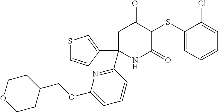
C1(SC2C(=O)CC(C3=NC(OCC4CCOCC4)=CC=C3)(C3=CSC=C3)NC2=O)=CC=CC=C1Cl
